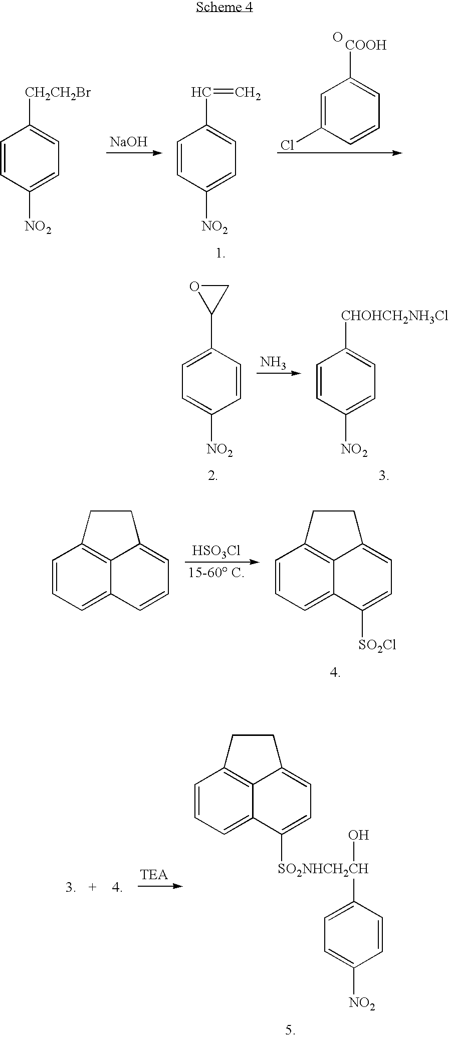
N.C1=C(C2CO2)C=CC([NO2])=C1.C1=CC([NO2])=CC=C1[CHOHCH2NH3Cl].[SO2NHCH2CH](C1=CC=C2C3=C(C=CC=C31)CC2)(O)C1=CC=C([NO2])C=C1.[NaOH].C1=C(Cl)C=CC=C1[COOH].C1=CC([NO2])=CC=C1[CH2CH2Br].C1=CC([NO2])=CC=C1C=C.O.[HSO3Cl].C1=CC=C2C3=C1CCC3=CC=C2[SO2Cl].C1=CC=C2C3=C1CCC3=CC=C2
